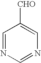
C1=NC=NC=C1[CHO]
